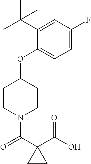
C1(OC2CCN(C(C3(C(O)=O)CC3)=O)CC2)=CC=C(F)C=C1C(C)(C)C
